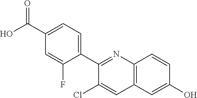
C1(C2=NC3=C(C=C2Cl)C=C(O)C=C3)=CC=C(C(O)=O)C=C1F
